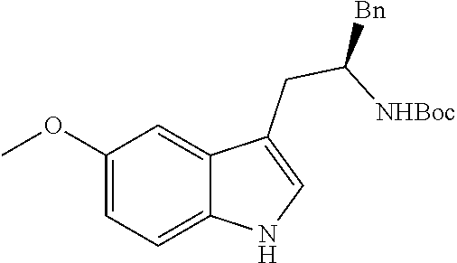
C1=C(OC)C=C2C(CC([Bn])[NHBoc])=CNC2=C1
